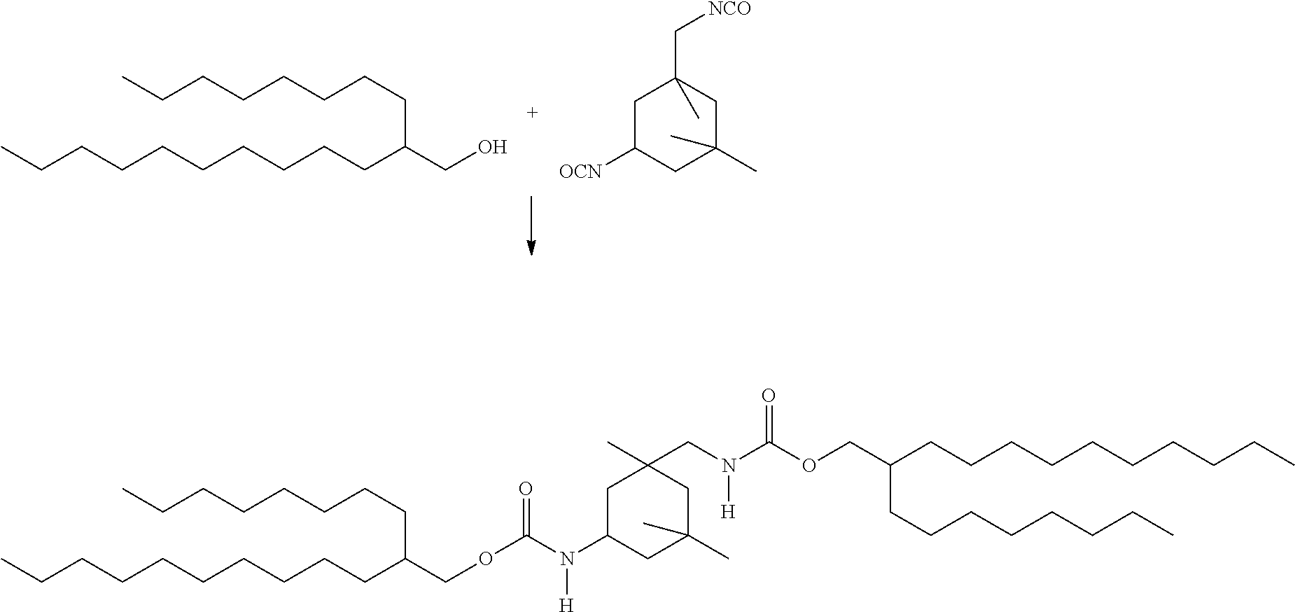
OCC(CCCCCCCC)CCCCCCCCCC.C1C([OCN])CC(C)(C)CC1(C)C[NCO].C1C(N(C(OCC(CCCCCCCC)CCCCCCCCCC)=O)[H])CC(C)(C)CC1(C)CN(C(OCC(CCCCCCCC)CCCCCCCCCC)=O)[H]
